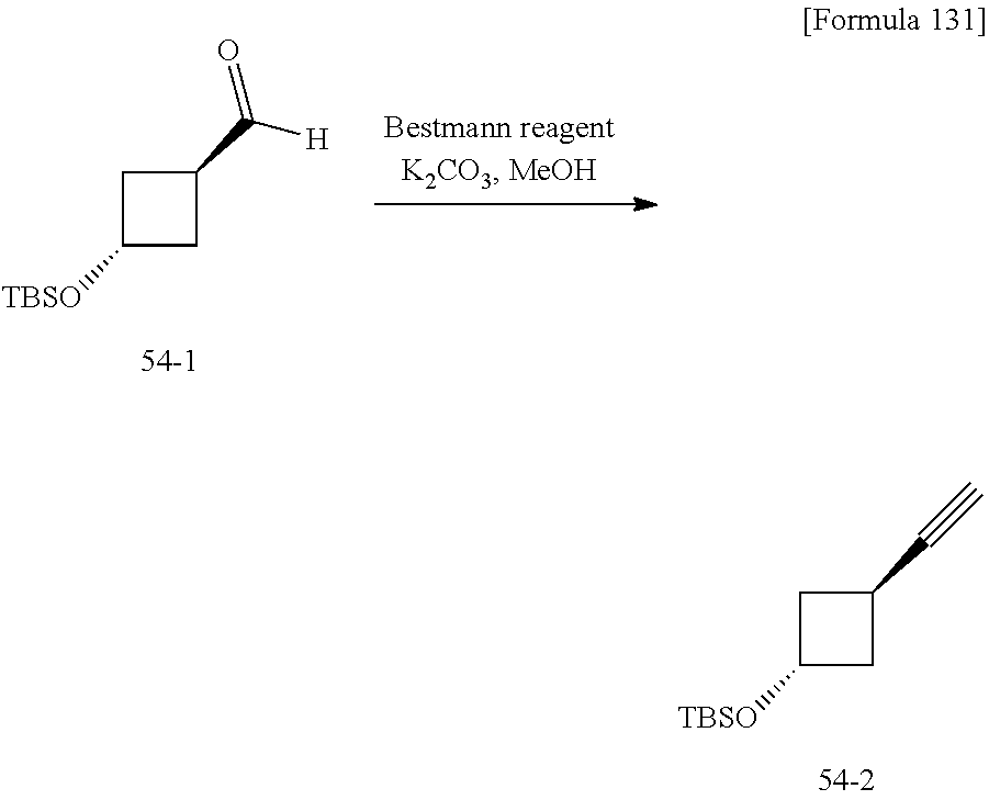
C1C([TBSO])CC1C#C.C1C([TBSO])CC1C([H])=O
